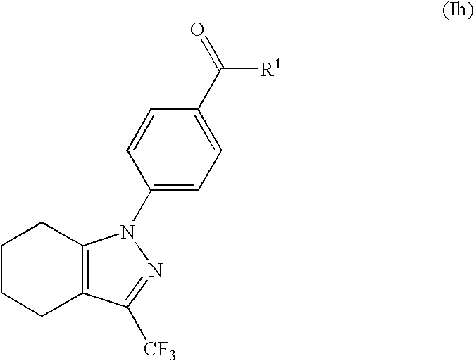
C1CCC2=C(C1)N(C1=CC=C(C([R1])=O)C=C1)N=C2[CF3]
